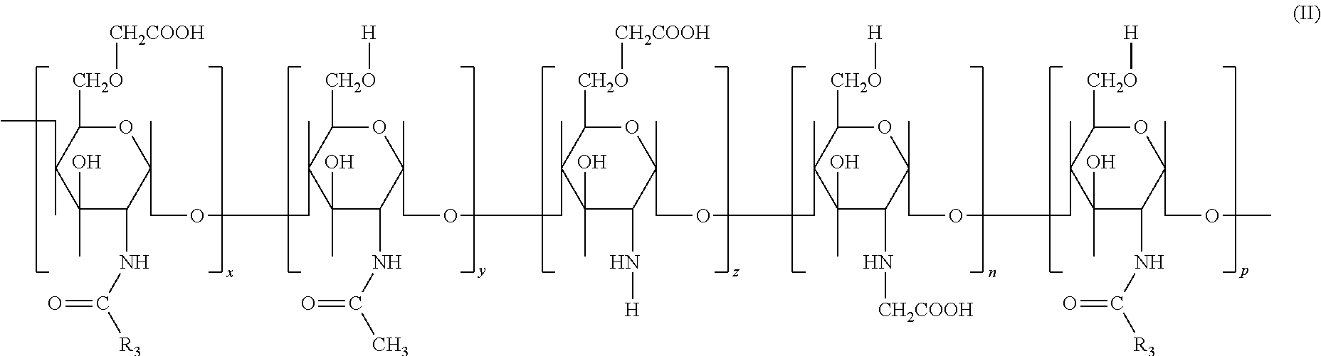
C1(O)(C)C(NC([R3])=O)C(C)(COCC2(C)C(O)(C)C(NC(C)=O)C(C)(COCC3(C)C(O)(C)C(N[H])C(C)(COCC4(C)C(O)(C)C(N[CH2COOH])C(C)(COCC5(C)C(O)(C)C(NC([R3])=O)C(C)(COC)OC5[CH2O][H])OC4[CH2O][H])OC3[CH2O][CH2COOH])OC2[CH2O][H])OC([CH2O][CH2COOH])C1(CC)C
